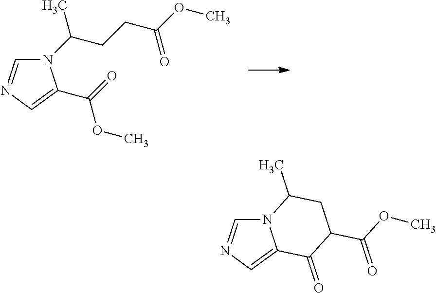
N1(C(CCC(OC)=O)C)C=NC=C1C(=O)OC.N12C=NC=C1C(=O)C(C(OC)=O)CC2C
